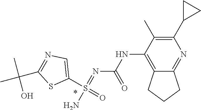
C1(C2CC2)=C(C)C(NC(N=S(N)(=O)C2=CN=C(C(C)(C)O)S2)=O)=C2C(=N1)CCC2
